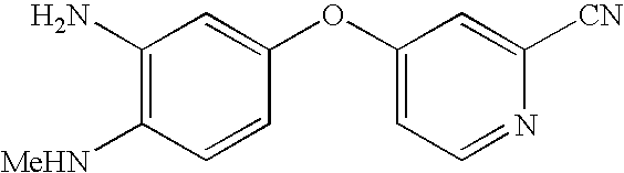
C1(N)=C([MeHN])C=CC(OC2=CC=NC([CN])=C2)=C1
